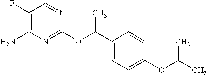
C1(OC(C2=CC=C(OC(C)C)C=C2)C)=NC(N)=C(F)C=N1
